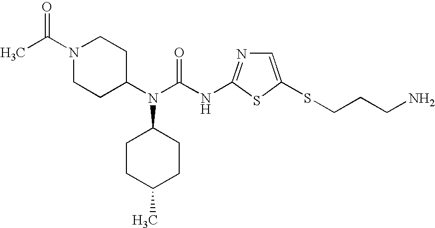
C1=C(SCCCN)SC(NC(N(C2CCC(C)CC2)C2CCN(C(C)=O)CC2)=O)=N1
